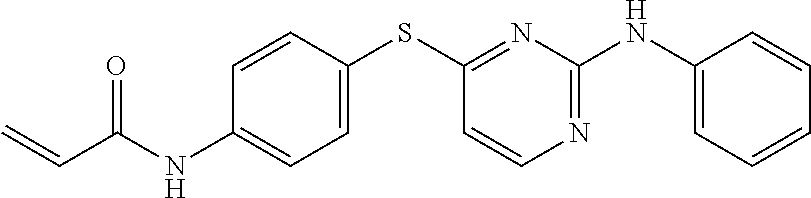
C1=CC(SC2=NC(NC3=CC=CC=C3)=NC=C2)=CC=C1NC(C=C)=O
